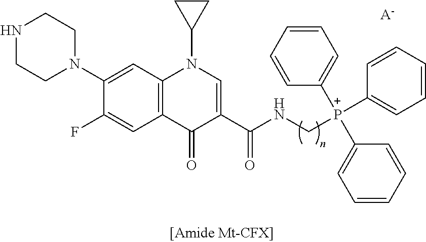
N1CCN(C2=CC3=C(C=C2F)C(=O)C(C(NC[P+](C2=CC=CC=C2)(C2=CC=CC=C2)C2=CC=CC=C2)=O)=CN3C2CC2)CC1.[A-]
